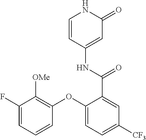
C1=CC(NC(C2=CC([CF3])=CC=C2OC2=C([OMe])C(F)=CC=C2)=O)=CC(=O)N1
